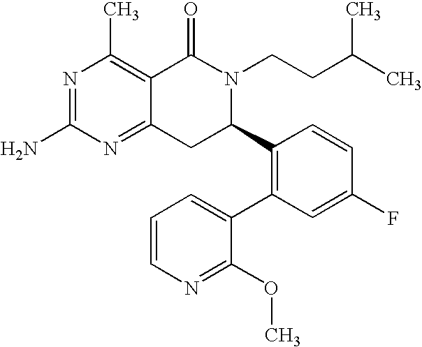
C12=NC(N)=NC(C)=C1C(=O)N(CCC(C)C)C(C1=C(C3=CC=CN=C3OC)C=C(F)C=C1)C2
